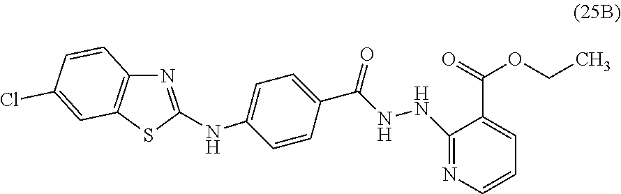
C(C1=CC=C(NC2=NC3=C(S2)C=C(Cl)C=C3)C=C1)(NNC1=NC=CC=C1C(=O)OCC)=O
